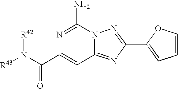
[R43]N(C(C1=CC2=NC(C3=CC=CO3)=NN2C(N)=N1)=O)[R42]
